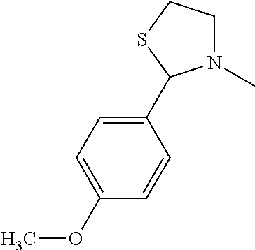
N1(C)CCSC1C1=CC=C(OC)C=C1
